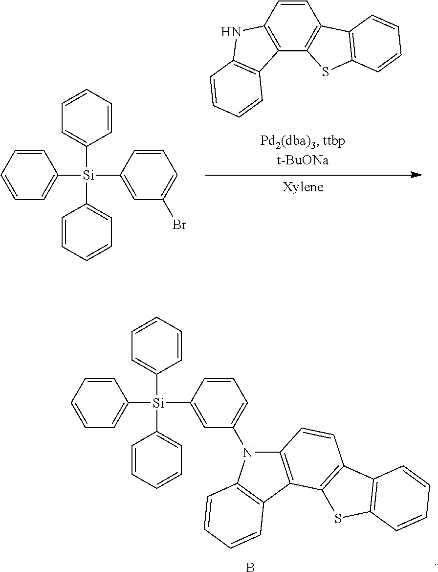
C12=C(C3=C(C=C1)C1=C(S3)C=CC=C1)C1=C(N2)C=CC=C1.C1=CC=CC([Si](C2=CC=CC=C2)(C2=CC=CC=C2)C2=CC(Br)=CC=C2)=C1.C1=CC=CC([Si](C2=CC=CC=C2)(C2=CC=CC=C2)C2=CC(N3C4=C(C5=C3C=CC=C5)C3=C(C=C4)C4=C(S3)C=CC=C4)=CC=C2)=C1.B
